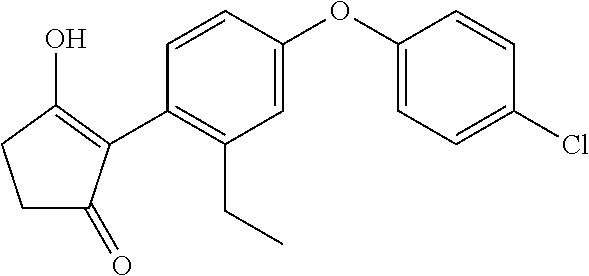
C1=CC(C2=C(O)CCC2=O)=C(CC)C=C1OC1=CC=C(Cl)C=C1
